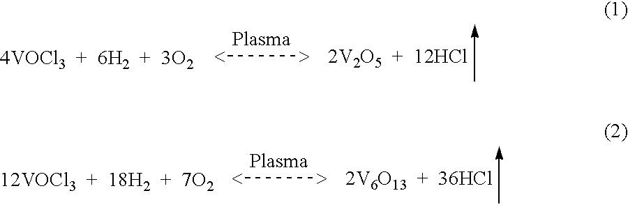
[<][>].[<][>]
